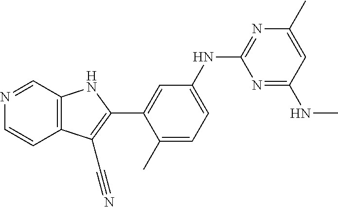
C1=C(NC2=NC(C)=CC(NC)=N2)C=C(C2=C(C#N)C3=C(N2)C=NC=C3)C(C)=C1
